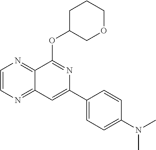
C1=CN=C2C(=N1)C(OC1COCCC1)=NC(C1=CC=C(N(C)C)C=C1)=C2
